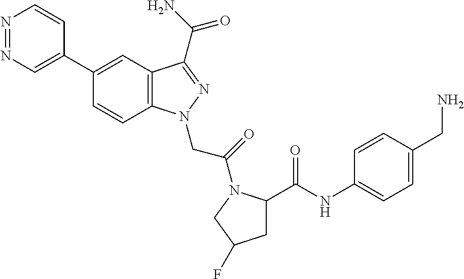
N1=NC=C(C2=CC3=C(C=C2)N(CC(=O)N2C(C(NC4=CC=C(CN)C=C4)=O)CC(F)C2)N=C3C(N)=O)C=C1
